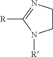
C1CN=C([R])N1[R]
